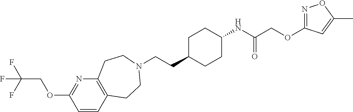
C(CC1CCC(NC(COC2=NOC(C)=C2)=O)CC1)N1CCC2=C(N=C(OCC(F)(F)F)C=C2)CC1
